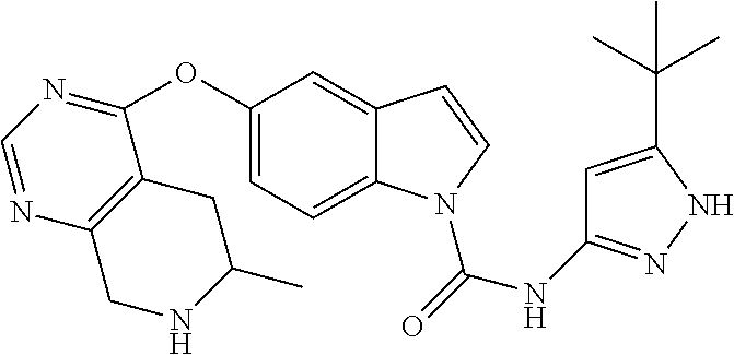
C1=C2C(=CC(OC3=NC=NC4=C3CC(C)NC4)=C1)C=CN2C(NC1=NNC(C(C)(C)C)=C1)=O
